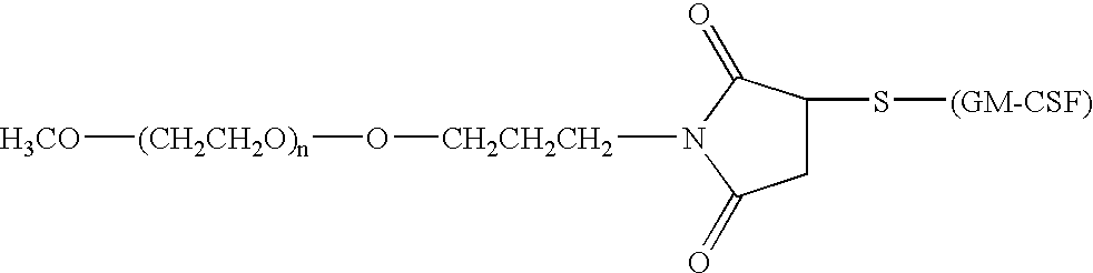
C1C(S[(GM-CSF)])C(=O)N([CH2CH2CH2]O[(CH2CH2O)n][H3CO])C1=O
